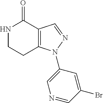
C12=C(C=NN1C1=CN=CC(Br)=C1)C(=O)NCC2
